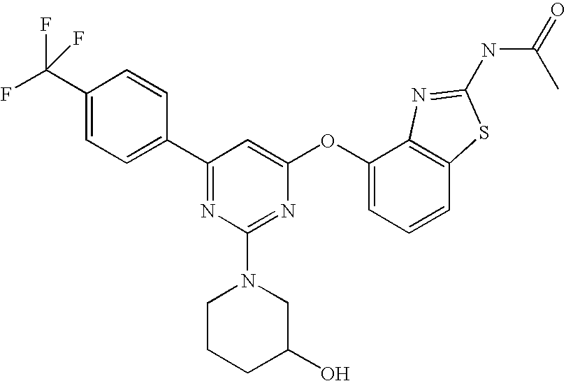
C1(C(F)(F)F)=CC=C(C2=NC(N3CCCC(O)C3)=NC(OC3=CC=CC4=C3N=C(NC(C)=O)S4)=C2)C=C1
